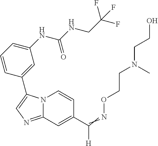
N12C(=NC=C1C1=CC(NC(NCC(F)(F)F)=O)=CC=C1)C=C(C(=NOCCN(CCO)C)[H])C=C2
